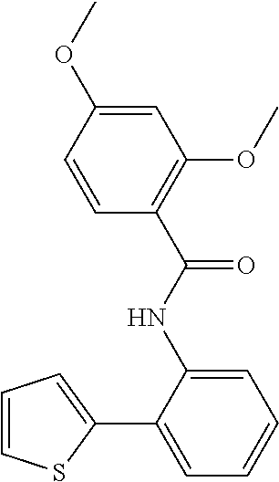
C1(C2=CC=CC=C2NC(C2=C(OC)C=C(OC)C=C2)=O)=CC=CS1
